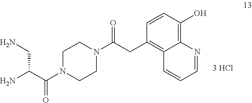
NC(C(N1CCN(C(CC2=C3C(=C(O)C=C2)N=CC=C3)=O)CC1)=O)CN
